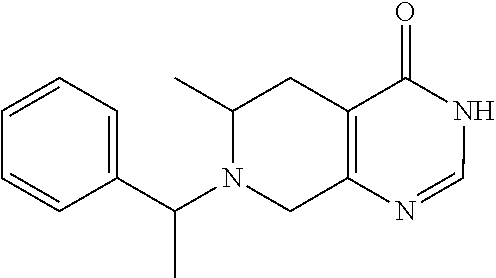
C1=CC=C(C(N2CC3=C(CC2C)C(=O)NC=N3)C)C=C1
